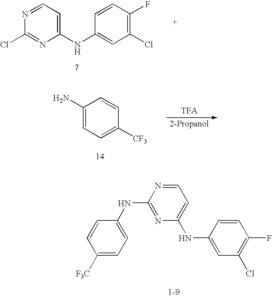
C1(N)=CC=C([CF3])C=C1.C1([F3C])=CC=C(NC2=NC(NC3=CC(Cl)=C(F)C=C3)=CC=N2)C=C1.N1=CC=C(NC2=CC(Cl)=C(F)C=C2)N=C1Cl
